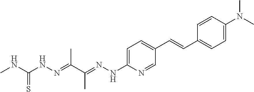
C(C1=CC=C(NN=C(C(=NNC(NC)=S)C)C)N=C1)=CC1=CC=C(N(C)C)C=C1
